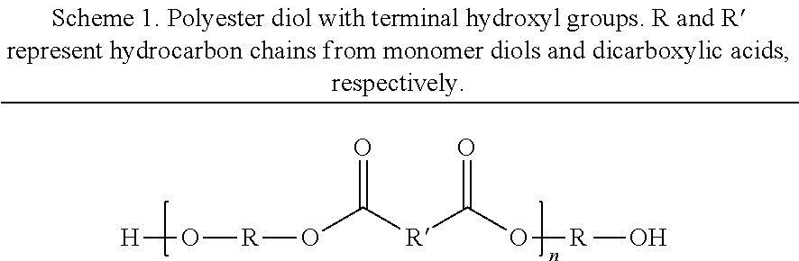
[H]O[R]OC([R]C(O[R]O)=O)=O
